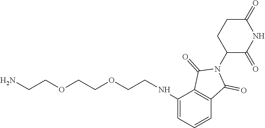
C(COCCOCCNC1=CC=CC2=C1C(=O)N(C1C(=O)NC(=O)CC1)C2=O)N
